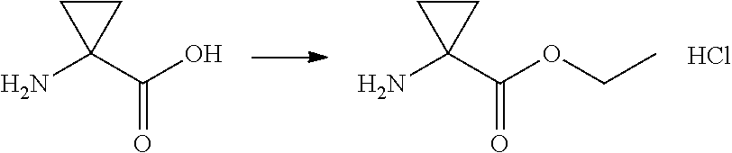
C1CC1(N)C(O)=O.C1CC1(N)C(OCC)=O.Cl
